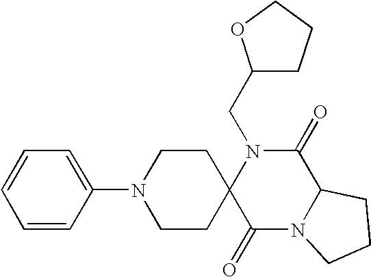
C(N1C2(C(=O)N3C(C1=O)CCC3)CCN(C1=CC=CC=C1)CC2)C1CCCO1
